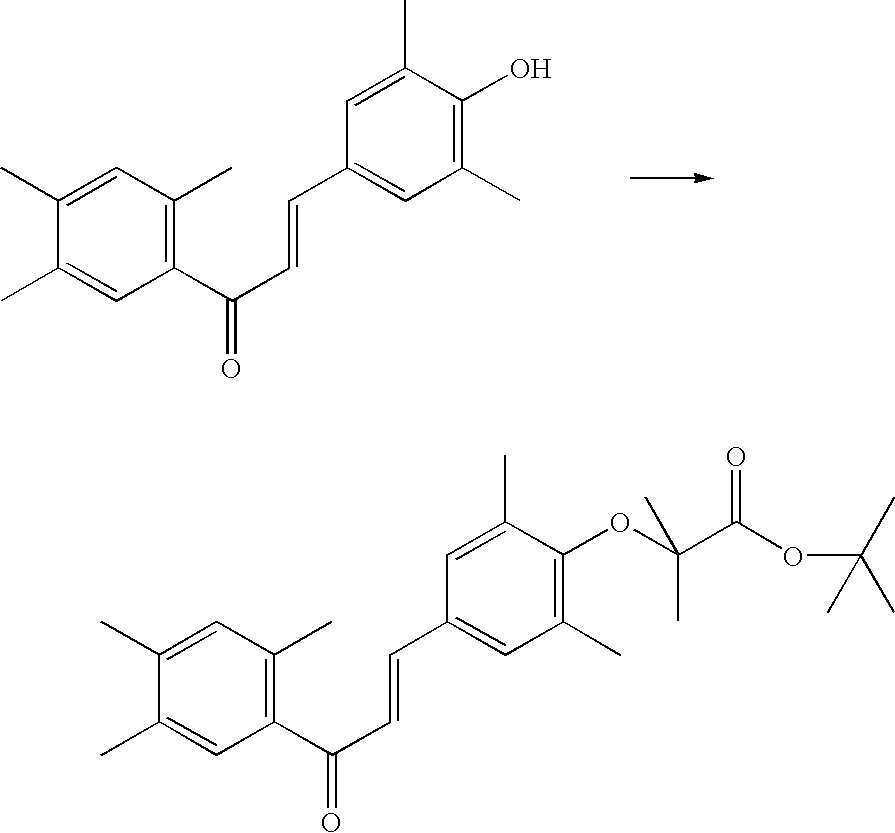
C1(C)=CC(C(C=CC2=CC(C)=C(O)C(C)=C2)=O)=C(C)C=C1C.C1(C)=CC(C(C=CC2=CC(C)=C(OC(C(OC(C)(C)C)=O)(C)C)C(C)=C2)=O)=C(C)C=C1C
